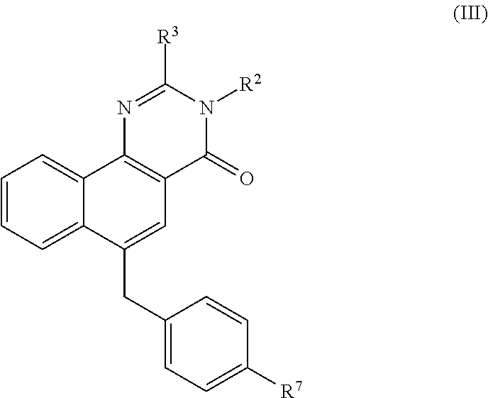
[R2]N1C([R3])=NC2=C(C1=O)C=C(CC1=CC=C([R7])C=C1)C1=CC=CC=C21
